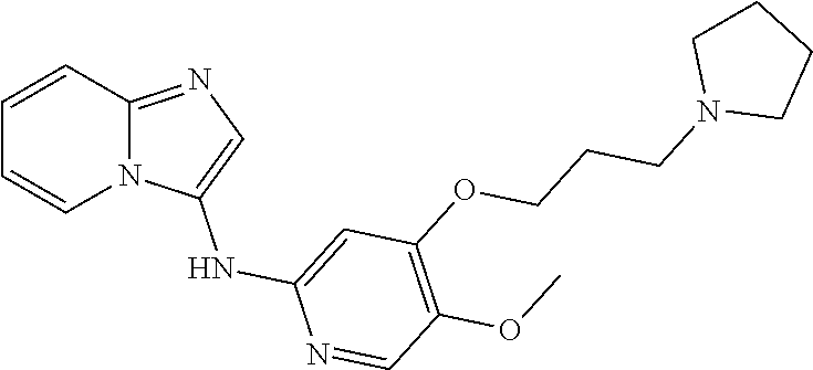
N12C(=NC=C1NC1=CC(OCCCN3CCCC3)=C(OC)C=N1)C=CC=C2
